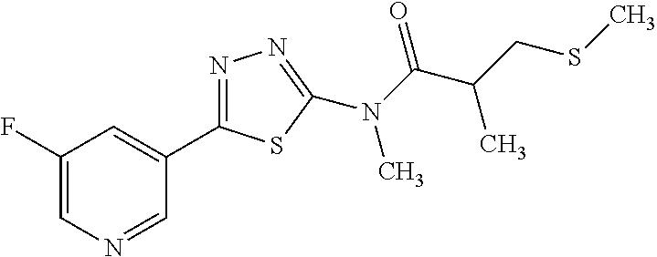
C1(F)=CN=CC(C2=NN=C(N(C(C(CSC)C)=O)C)S2)=C1
